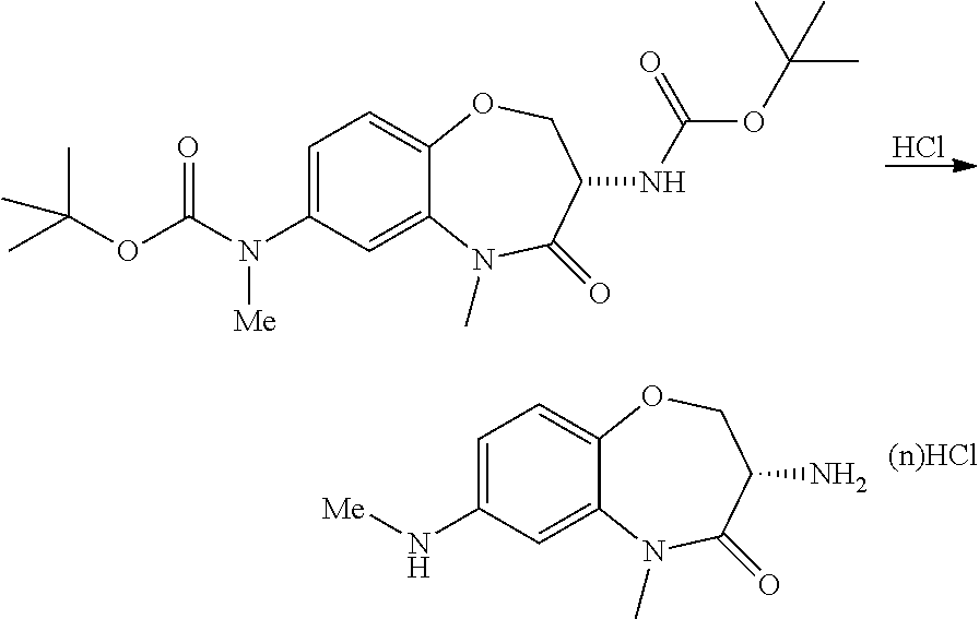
C1=C(N[Me])C=C2C(=C1)OCC(N)C(=O)N2C.Cl.C1=C(N(C(OC(C)(C)C)=O)[Me])C=C2C(=C1)OCC(NC(=O)OC(C)(C)C)C(=O)N2C
